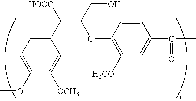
C1(OC)=CC=C(C([HOOC])C(OC2=C([H3CO])C=C(C(=O)C)C=C2)CO)C=C1[OCH3]
